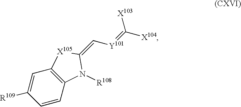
C1=C([R109])C=CC2=C1[X105]C(=C[Y101]=C([X104])[X103])N2[R108]
